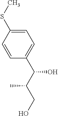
C1=CC(C(O)C(C)CO)=CC=C1SC
